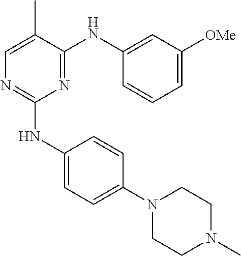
N1(C2=CC=C(NC3=NC=C(C)C(NC4=CC([OMe])=CC=C4)=N3)C=C2)CCN(C)CC1
